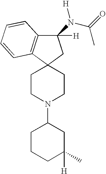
C1(N(C(=O)C)[H])([H])C2=C(C3(C1)CCN(C1CCCC(C)([H])C1)CC3)C=CC=C2
